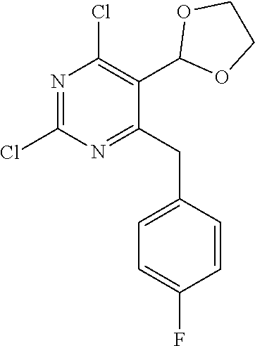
N1=C(Cl)N=C(CC2=CC=C(F)C=C2)C(C2OCCO2)=C1Cl
